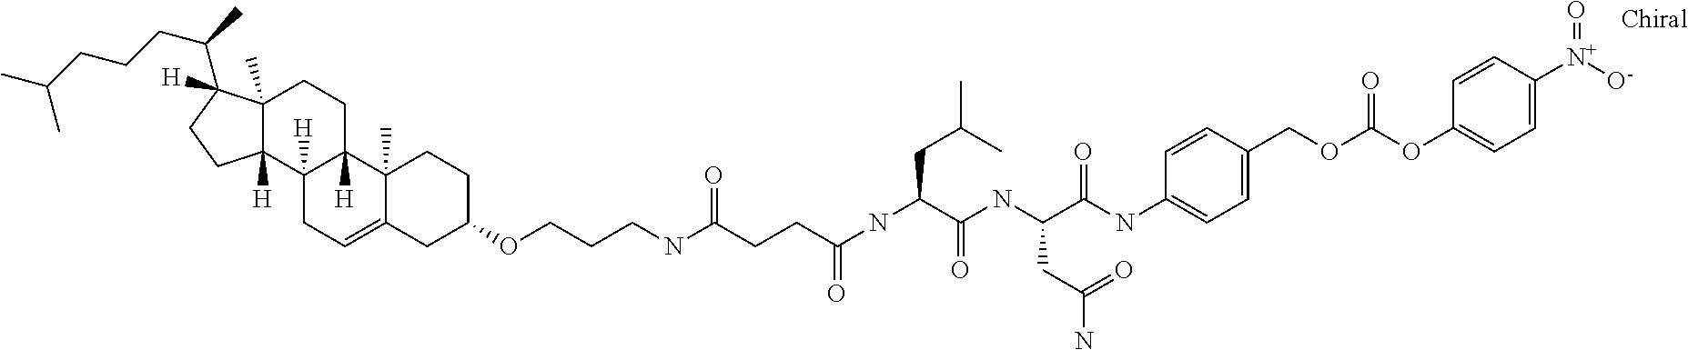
C12([H])CC=C3C(C)(C1([H])CCC1(C)C2([H])CCC1(C(C)CCCC(C)C)[H])CCC(OCCCNC(CCC(NC(C(NC(C(NC1=CC=C(COC(OC2=CC=C([N+]([O-])=O)C=C2)=O)C=C1)=O)CC(N)=O)=O)CC(C)C)=O)=O)C3
